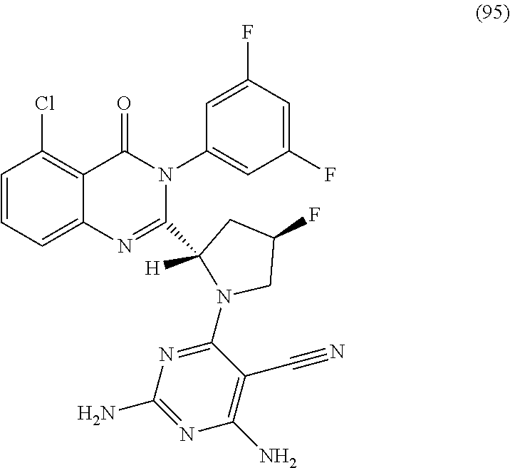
C1=CC=C2C(=C1Cl)C(=O)N(C1=CC(F)=CC(F)=C1)C(C1([H])N(C3=NC(N)=NC(N)=C3C#N)CC(F)C1)=N2
